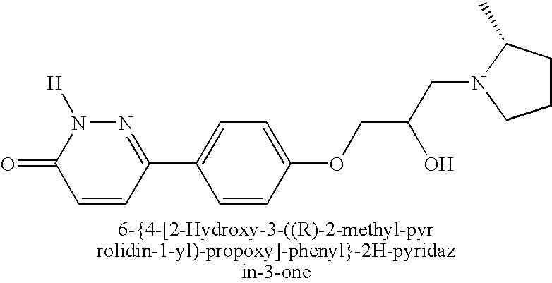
O=C1C=CC(C2=CC=C(OCC(O)CN3CCCC3C)C=C2)=NN1[H]
